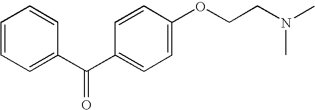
C1=CC=C(C(C2=CC=C(OCCN(C)C)C=C2)=O)C=C1
